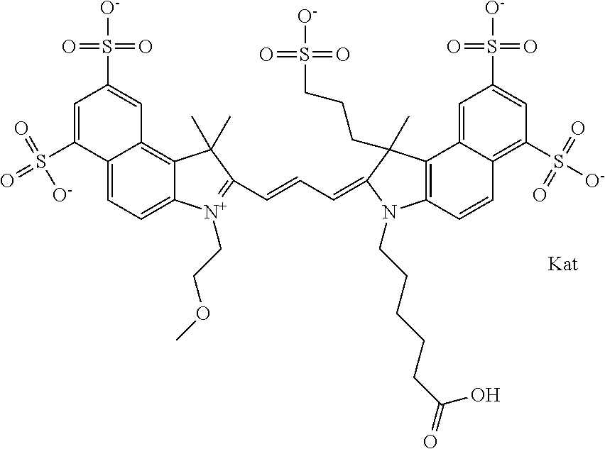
C12=CC=C3C(=C1C=C(S([O-])(=O)=O)C=C2S(=O)(=O)[O-])C(C)(C)C(C=CC=C1C(CCCS([O-])(=O)=O)(C)C2=C(C=CC4=C(S([O-])(=O)=O)C=C(S([O-])(=O)=O)C=C42)N1CCCCCC(=O)O)=[N+]3CCOC
